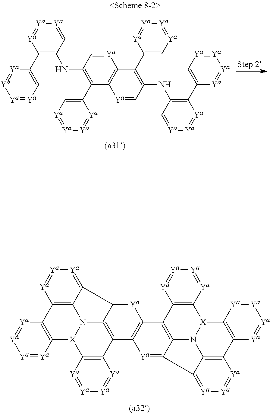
[Ya]1=C2C3=C(C4=C1C1=C5C(=[Ya]4)C4=[Ya][Ya]=[Ya]C6=C4N5[X](C4=C6[Ya]=[Ya][Ya]=[Ya]4)C4=C1[Ya]=[Ya][Ya]=[Ya]4)C1=C([Ya]=[Ya][Ya]=[Ya]1)[X]1N3C3=C([Ya]=[Ya][Ya]=C23)C2=C1[Ya]=[Ya][Ya]=[Ya]2.[Ya]1=CC(NC2=C(C3=C[Ya]=[Ya][Ya]=[Ya]3)[Ya]=[Ya][Ya]=C2)=C(C2=C[Ya]=[Ya][Ya]=[Ya]2)C2=C1C(C1=C[Ya]=[Ya][Ya]=[Ya]1)=C(NC1=C(C3=C[Ya]=[Ya][Ya]=[Ya]3)[Ya]=[Ya][Ya]=C1)C=[Ya]2
